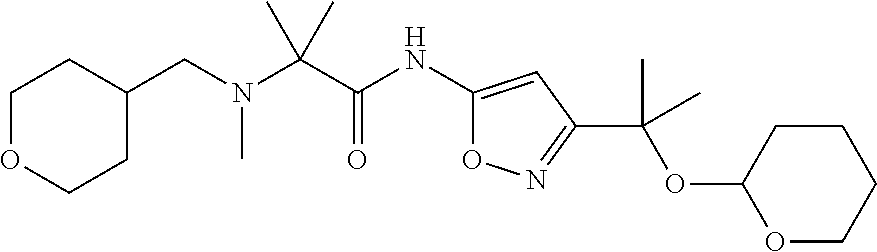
C1OCCC(CN(C(C(NC2=CC(C(OC3OCCCC3)(C)C)=NO2)=O)(C)C)C)C1
